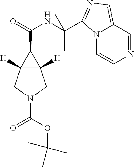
N12C=CN=CC1=CN=C2C(NC(=O)C1C2([H])C1([H])CN(C(OC(C)(C)C)=O)C2)(C)C
